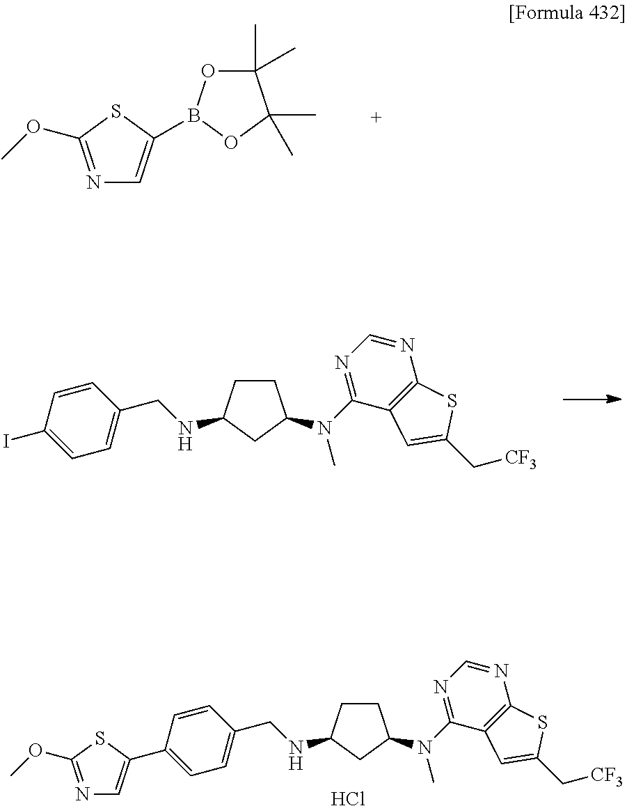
N1=C(OC)SC(B2OC(C)(C)C(C)(C)O2)=C1.C1CC(NCC2=CC=C(C3=CN=C(OC)S3)C=C2)CC1N(C1=NC=NC2=C1C=C(C[CF3])S2)C.Cl.C1CC(NCC2=CC=C(I)C=C2)CC1N(C1=NC=NC2=C1C=C(C[CF3])S2)C
